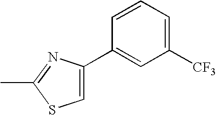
C1=C(C2=CC([CF3])=CC=C2)N=C(C)S1
